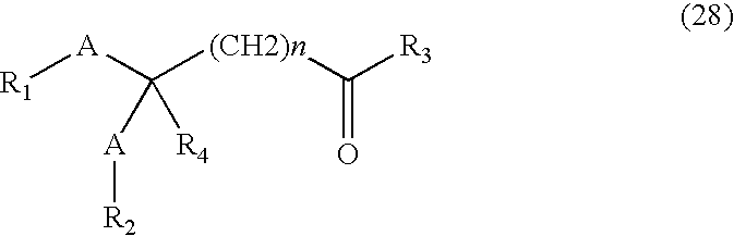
[(CH2)n](C([A][R1])([A][R2])[R4])C([R3])=O
